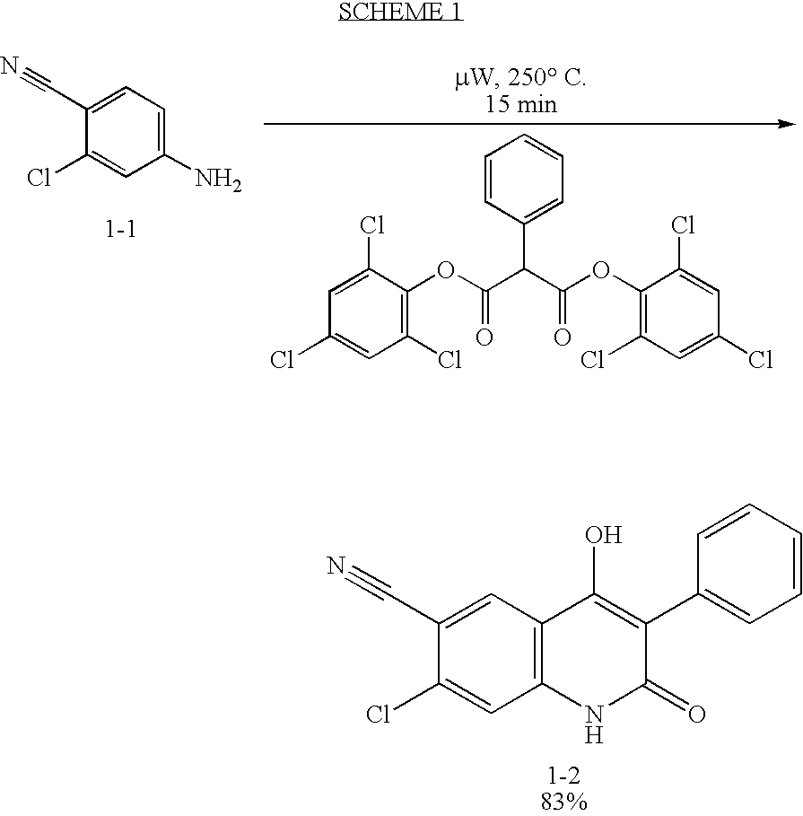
C1(Cl)=C(OC(C(C(OC2=C(Cl)C=C(Cl)C=C2Cl)=O)C2=CC=CC=C2)=O)C(Cl)=CC(Cl)=C1.C1(N)=CC=C(C#N)C(Cl)=C1.C1=CC=CC(C2=C(O)C3=C(NC2=O)C=C(Cl)C(C#N)=C3)=C1
